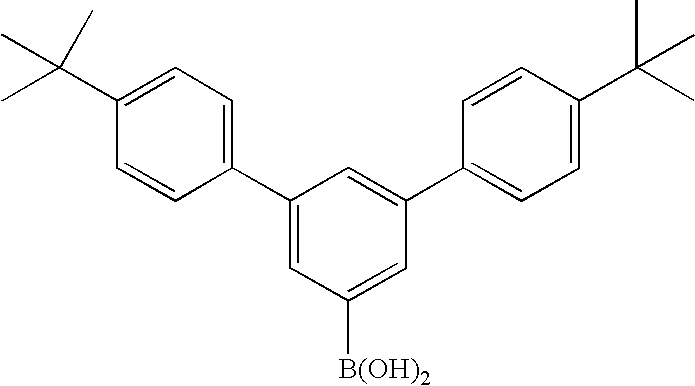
C1(C2=CC=C(C(C)(C)C)C=C2)=CC([B(OH)2])=CC(C2=CC=C(C(C)(C)C)C=C2)=C1
